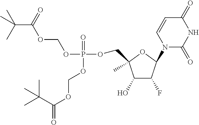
C1(O)C(F)C(N2C(=O)NC(=O)C=C2)OC1(C)COP(OCOC(=O)C(C)(C)C)(=O)OCOC(C(C)(C)C)=O
